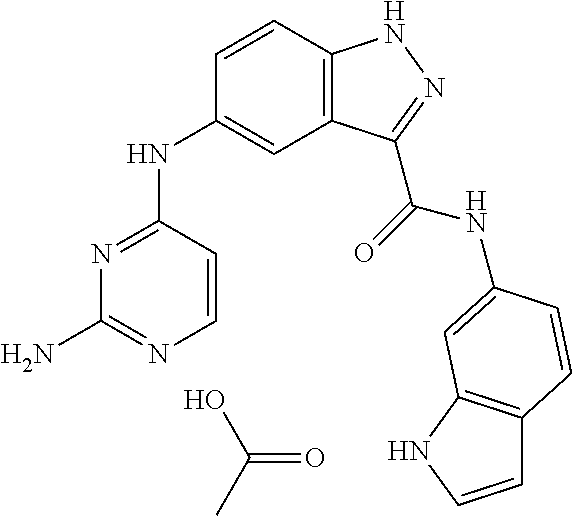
OC(C)=O.N1=C(NC2=CC3=C(C=C2)NN=C3C(=O)NC2=CC3=C(C=CN3)C=C2)C=CN=C1N
